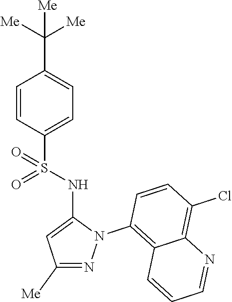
C1=CC(S(NC2=CC([Me])=NN2C2=C3C(=C(Cl)C=C2)N=CC=C3)(=O)=O)=CC=C1C([Me])([Me])[Me]
